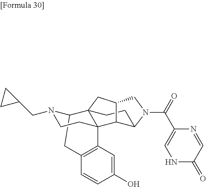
C12CC3=C(C4(CCN1CC1CC1)C21CCC2C4C(CN2C(C2=CNC(=O)C=N2)=O)C1)C=C(O)C=C3
